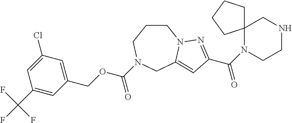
C1CCN(C(OCC2=CC(Cl)=CC(C(F)(F)F)=C2)=O)CC2=CC(C(N3CCNCC34CCCC4)=O)=NN12
